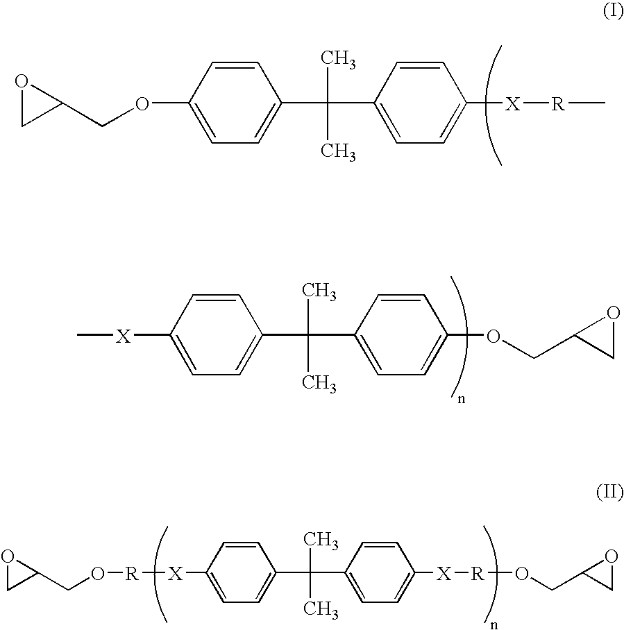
C1=CC(OCC2OC2)=CC=C1C(C1=CC=C([X][R]C)C=C1)(C)C.O([R][X]C1=CC=C(C(C2=CC=C([X][R]OCC3CO3)C=C2)(C)C)C=C1)CC1OC1.C[X]C1=CC=C(C(C2=CC=C(OCC3CO3)C=C2)(C)C)C=C1
